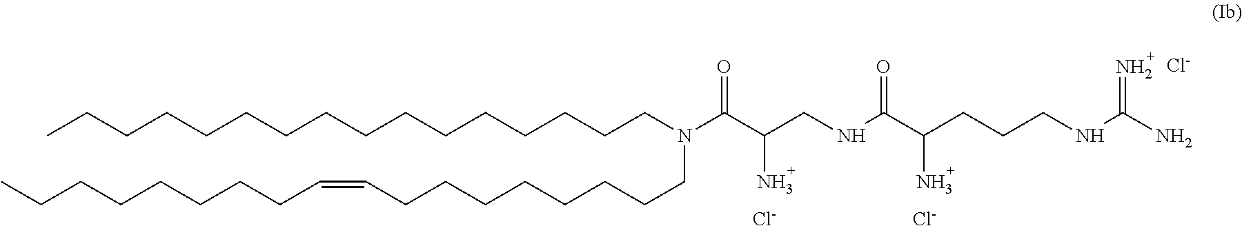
CCCCCCCCCCCCCCCCN(C(C(CNC(C(CCCNC(=N)N)N)=O)N)=O)CCCCCCCCC=CCCCCCCCC.[Cl-].[Cl-].[Cl-]
